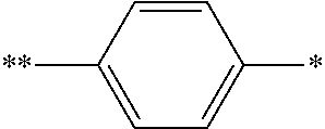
C1=C([**])C=CC(*)=C1
